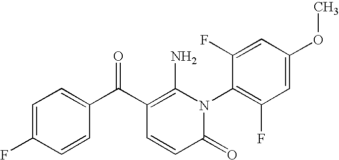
C1(=O)N(C2=C(F)C=C(OC)C=C2F)C(N)=C(C(C2=CC=C(F)C=C2)=O)C=C1
